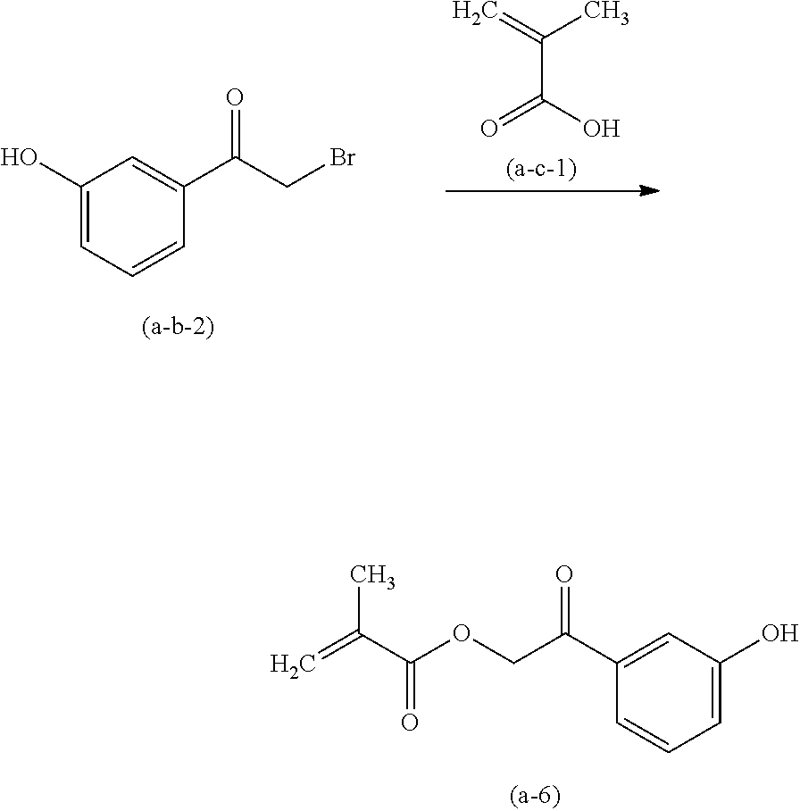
C1(O)=CC=CC(C(CBr)=O)=C1.C=C(C)C(O)=O.C1=C(O)C=C(C(COC(C(=C)C)=O)=O)C=C1
